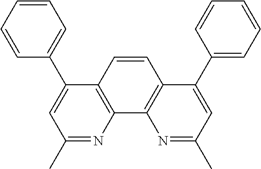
C1=CC2=C(C3=C1C(C1=CC=CC=C1)=CC(C)=N3)N=C(C)C=C2C1=CC=CC=C1
